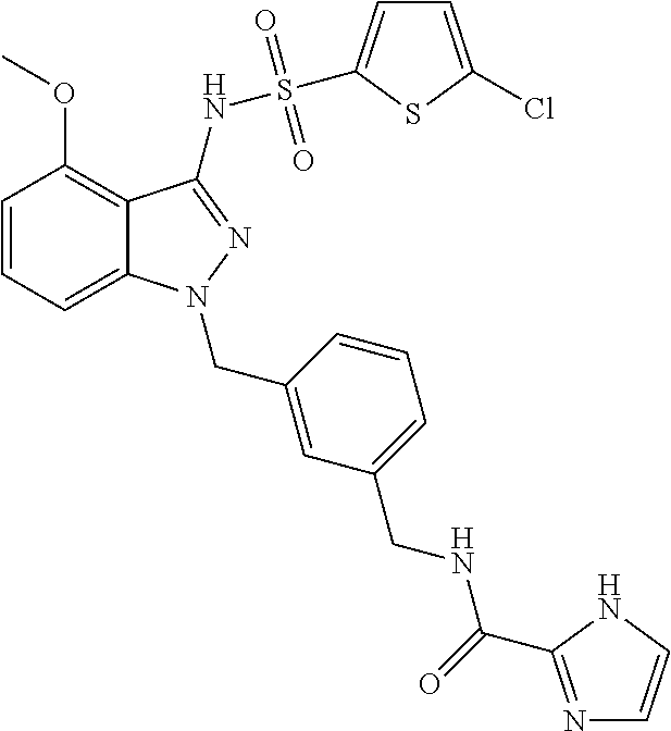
C1=CC=C2C(=C1OC)C(NS(=O)(=O)C1=CC=C(Cl)S1)=NN2CC1=CC(CNC(C2=NC=CN2)=O)=CC=C1
